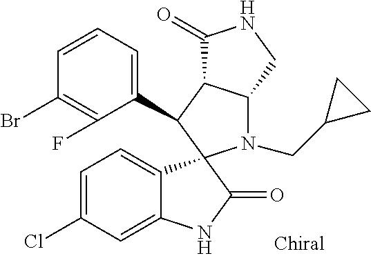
C1(C2C3C(N(CC4CC4)C24C2=CC=C(Cl)C=C2NC4=O)CNC3=O)=CC=CC(Br)=C1F
